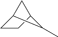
C1C2CCC1C2C
